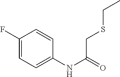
C1(F)=CC=C(NC(=O)CSCC)C=C1
